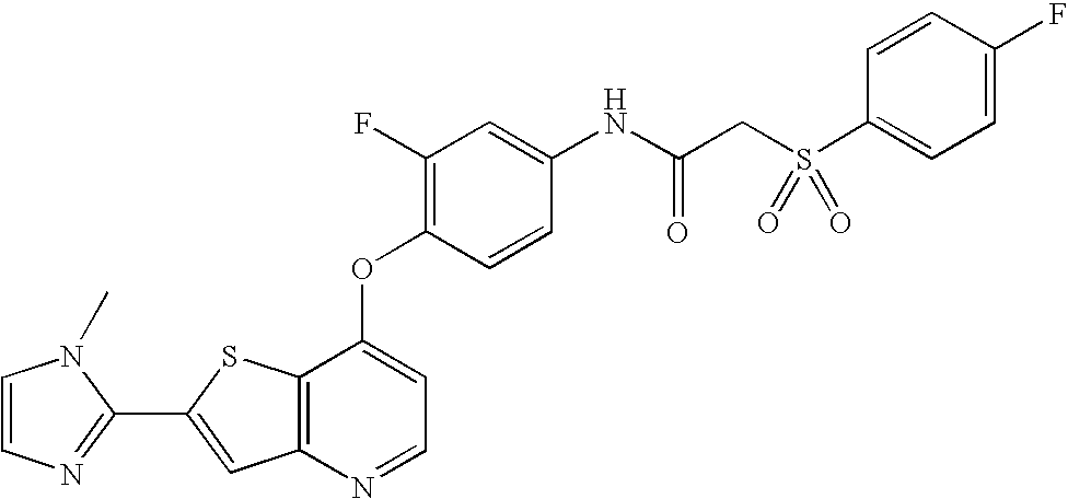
C12=C(SC(C3=NC=CN3C)=C1)C(OC1=C(F)C=C(NC(CS(C3=CC=C(F)C=C3)(=O)=O)=O)C=C1)=CC=N2
